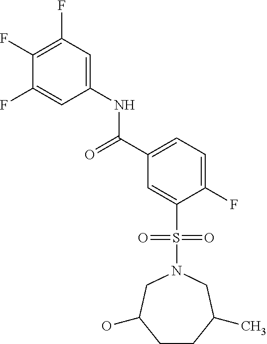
C1(F)=C(F)C=C(NC(=O)C2=CC=C(F)C(S(=O)(=O)N3CC(O)CCC(C)C3)=C2)C=C1F
